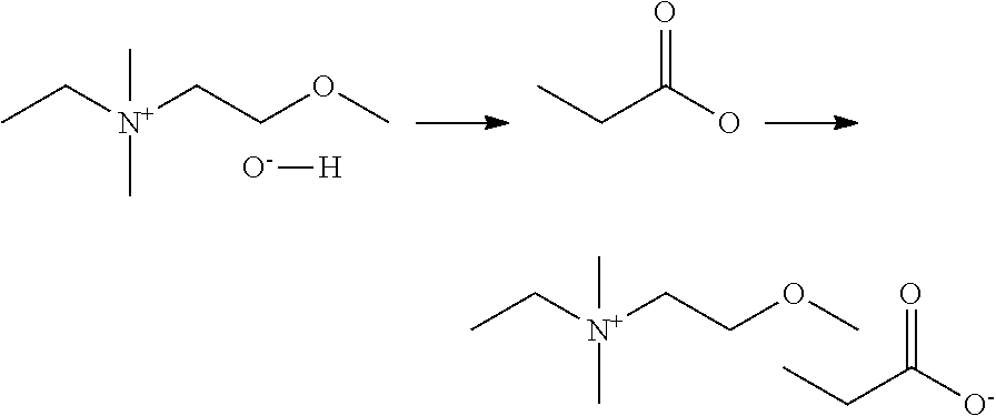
C(COC)[N+](CC)(C)C.[O-][H].CCC(O)=O.C(COC)[N+](CC)(C)C.CCC([O-])=O
